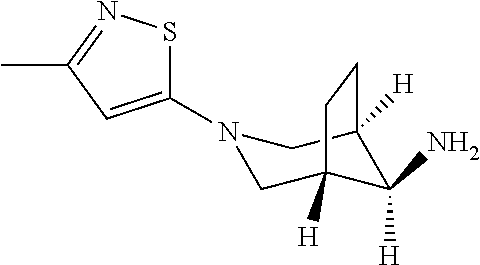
C1C2([H])C([H])(N)C([H])(CN1C1=CC(C)=NS1)CC2
